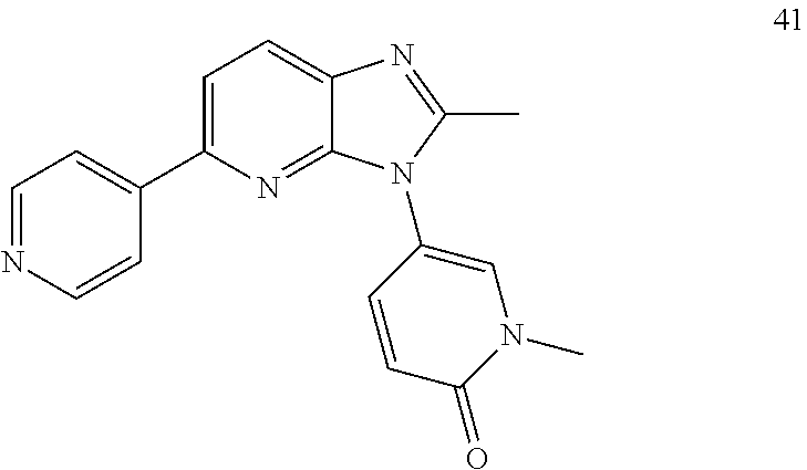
C1=C(C2=CC=NC=C2)N=C2C(=C1)N=C(C)N2C1=CN(C)C(=O)C=C1
